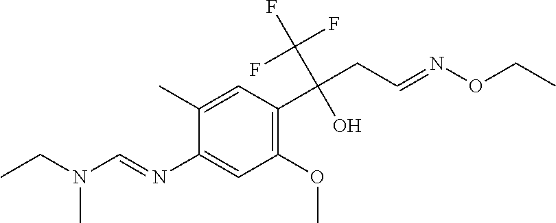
C1(N=CN(CC)C)=CC(OC)=C(C(CC=NOCC)(C(F)(F)F)O)C=C1C
